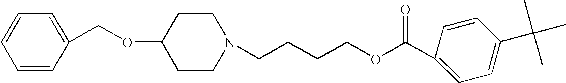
O(C1CCN(CCCCOC(C2=CC=C(C(C)(C)C)C=C2)=O)CC1)CC1=CC=CC=C1
